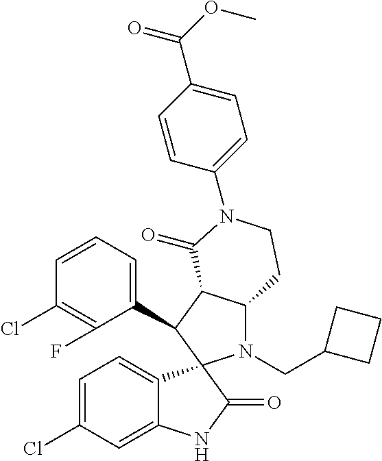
C1(C2C3C(N(CC4CCC4)C24C2=CC=C(Cl)C=C2NC4=O)CCN(C2=CC=C(C(OC)=O)C=C2)C3=O)=CC=CC(Cl)=C1F
